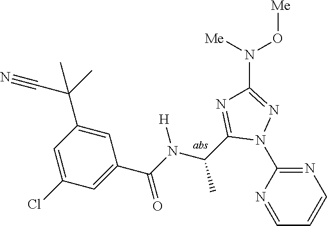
C1=NC(N2N=C(N(O[Me])[Me])N=C2C(C)N([H])C(=O)C2=CC(Cl)=CC(C(C)(C#N)C)=C2)=NC=C1
